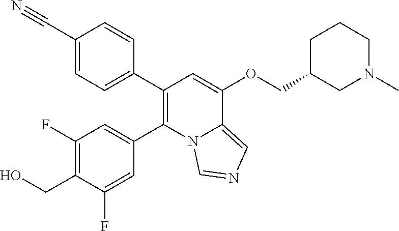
C1(C#N)=CC=C(C2=C(C3=CC(F)=C(CO)C(F)=C3)N3C(=CN=C3)C(OCC3CN(C)CCC3)=C2)C=C1
